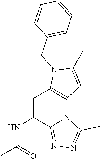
C1=C(NC(=O)C)C2=NN=C(C)N2C2=C1N(CC1=CC=CC=C1)C(C)=C2
